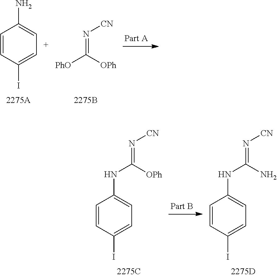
C1=CC(I)=CC=C1N.C([OPh])([PhO])=N[CN].C1=CC(I)=CC=C1NC([OPh])=N[CN].C1=CC(I)=CC=C1NC(N)=N[CN]
